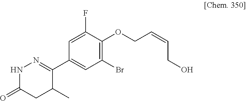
C1(C2=NNC(=O)CC2C)=CC(Br)=C(OCC=CCO)C(F)=C1
